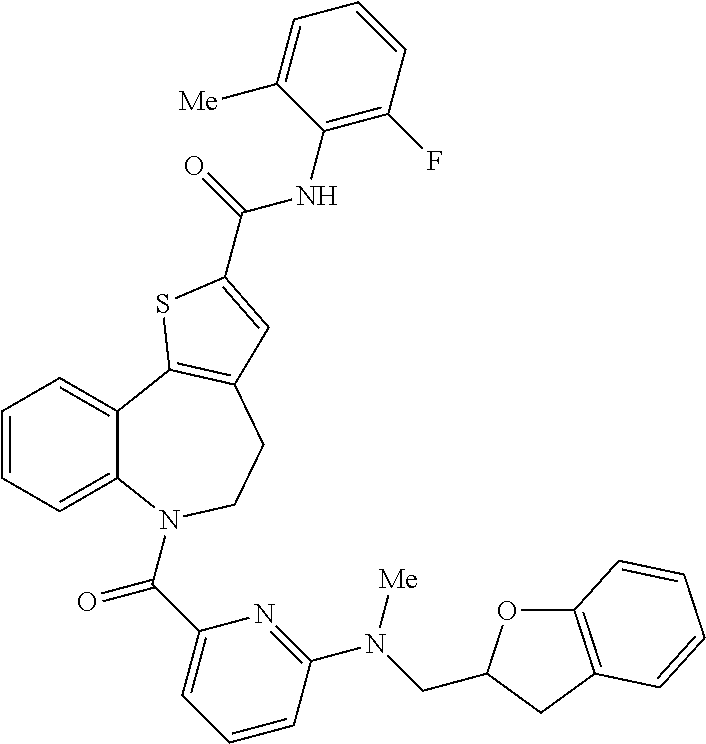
C1=CC=C2C(=C1)C1=C(CCN2C(C2=CC=CC(N([Me])CC3OC4=C(C3)C=CC=C4)=N2)=O)C=C(C(NC2=C(F)C=CC=C2[Me])=O)S1
